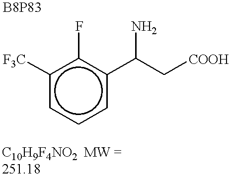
c1([F3C])cccc(C(C[COOH])N)c1F
